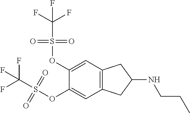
C12=C(C=C(OS(C(F)(F)F)(=O)=O)C(OS(=O)(=O)C(F)(F)F)=C1)CC(NCCC)C2
